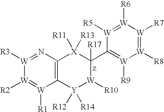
C12=C(N=[W]([R3])[W]([R2])=[W]1[R1])[X]([R13])([R11])C(C1=[W]([R9])[W]([R8])=[W]([R7])[W]([R6])=[W]1[R5])([R17])[W]([R10])[Y]2([R14])[R12]
